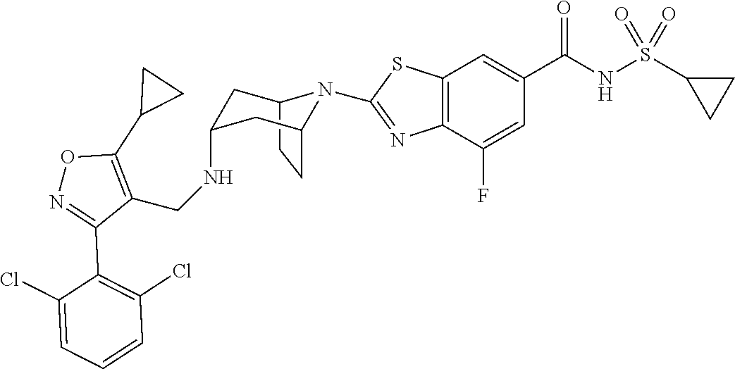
C12CCC(CC(NCC3=C(C4CC4)ON=C3C3=C(Cl)C=CC=C3Cl)C1)N2C1=NC2=C(C=C(C(NS(C3CC3)(=O)=O)=O)C=C2F)S1
